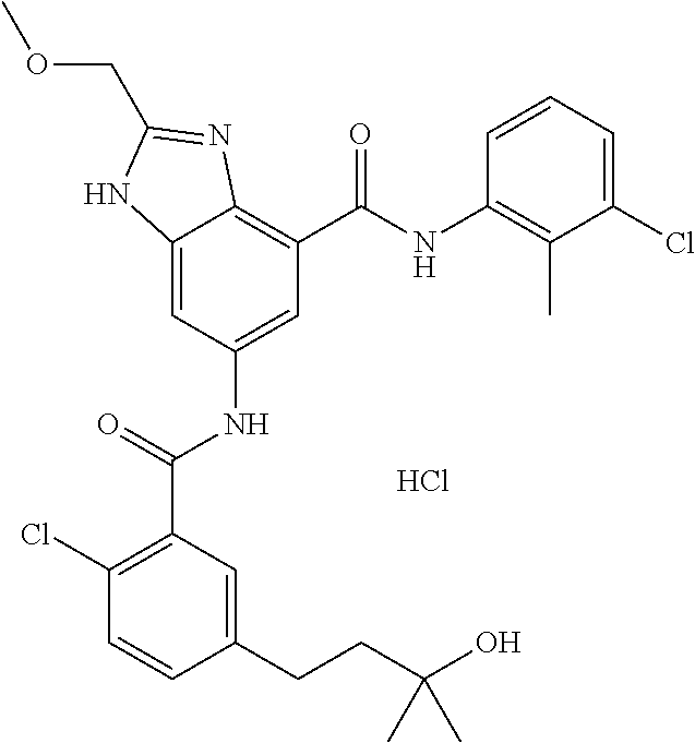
C12=CC(NC(C3=C(Cl)C=CC(CCC(O)(C)C)=C3)=O)=CC(C(NC3=C(C)C(Cl)=CC=C3)=O)=C1N=C(COC)N2.Cl
